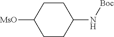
C1CC(N[Boc])CCC1[MsO]
